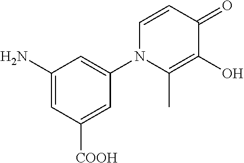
C1(N)=CC([COOH])=CC(N2C(C)=C(O)C(=O)C=C2)=C1
